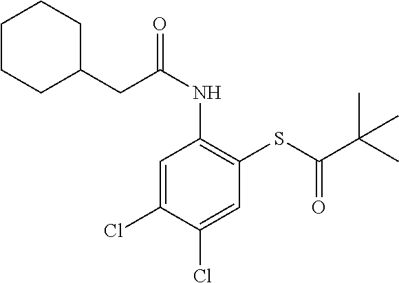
C1=C(Cl)C(Cl)=CC(SC(C(C)(C)C)=O)=C1NC(=O)CC1CCCCC1
